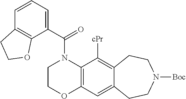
C1(C(=O)N2CCOC3=C2C([cPr])=C2C(=C3)CCN([Boc])CC2)=CC=CC2=C1OCC2
